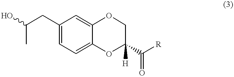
C(C)(CC1=CC=C2C(=C1)OCC(C([R])=O)([H])O2)O
